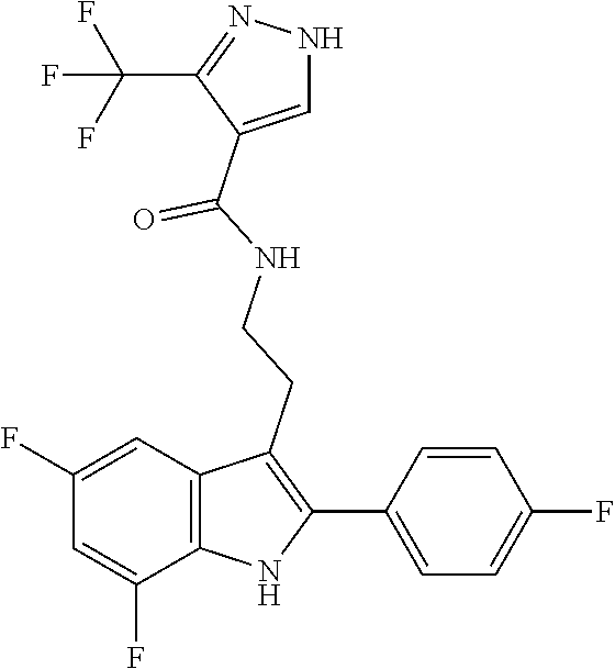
C1(C(=O)NCCC2=C(C3=CC=C(F)C=C3)NC3=C2C=C(F)C=C3F)=CNN=C1C(F)(F)F
